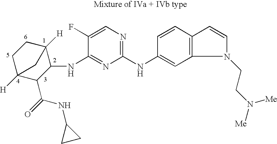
C1C2([H])C(C(=O)NC3CC3)C(NC3=NC(NC4=CC5=C(C=C4)C=CN5CCN([Me])[Me])=NC=C3F)C([H])(C1)C2
